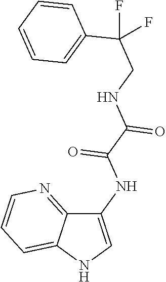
C1(NC(=O)C(=O)NCC(C2=CC=CC=C2)(F)F)=CNC2=CC=CN=C12
